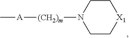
[A]([(CH2)m]N1CC[X1]CC1)C
